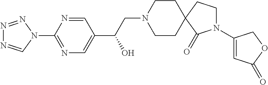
N1=NN(C2=NC=C(C(CN3CCC4(CC3)CCN(C3=CC(=O)OC3)C4=O)O)C=N2)C=N1
